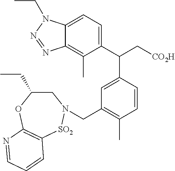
C1=C(C(C[CO2H])C2=CC(CN3CC(CC)OC4=C([SO2]3)C=CC=N4)=C(C)C=C2)C(C)=C2C(=C1)N(CC)N=N2
